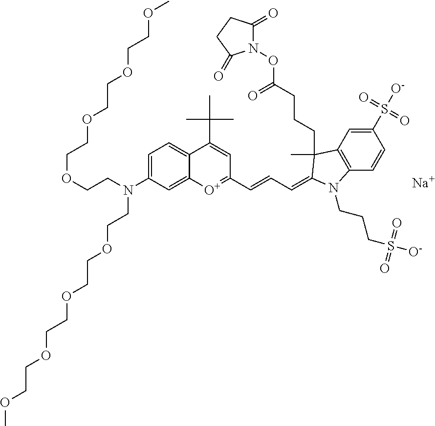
C1=C(N(CCOCCOCCOCCOC)CCOCCOCCOCCOC)C=C2C(=C1)C(C(C)(C)C)=CC(C=CC=C1C(C)(CCCC(ON3C(=O)CCC3=O)=O)C3=C(C=CC(S(=O)(=O)[O-])=C3)N1CCCS([O-])(=O)=O)=[O+]2.[Na]
